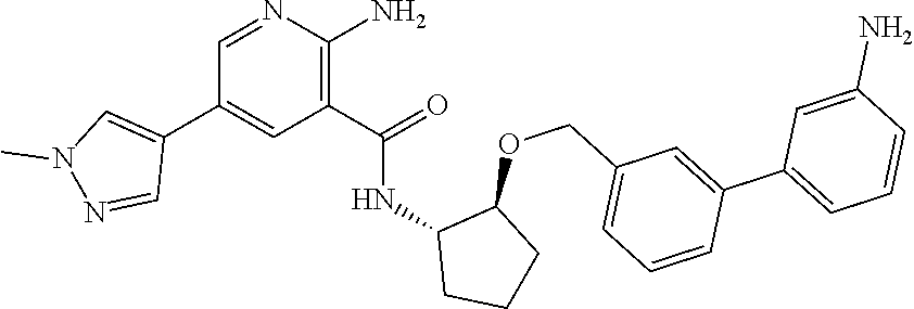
C1=NC(N)=C(C(=O)NC2CCCC2OCC2=CC=CC(C3=CC=CC(N)=C3)=C2)C=C1C1=CN(C)N=C1
